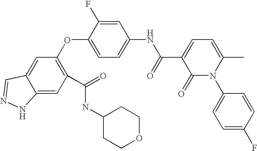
C1(OC2=CC=C(NC(=O)C3=CC=C(C)N(C4=CC=C(F)C=C4)C3=O)C=C2F)=C(C(NC2CCOCC2)=O)C=C2C(=C1)C=NN2
